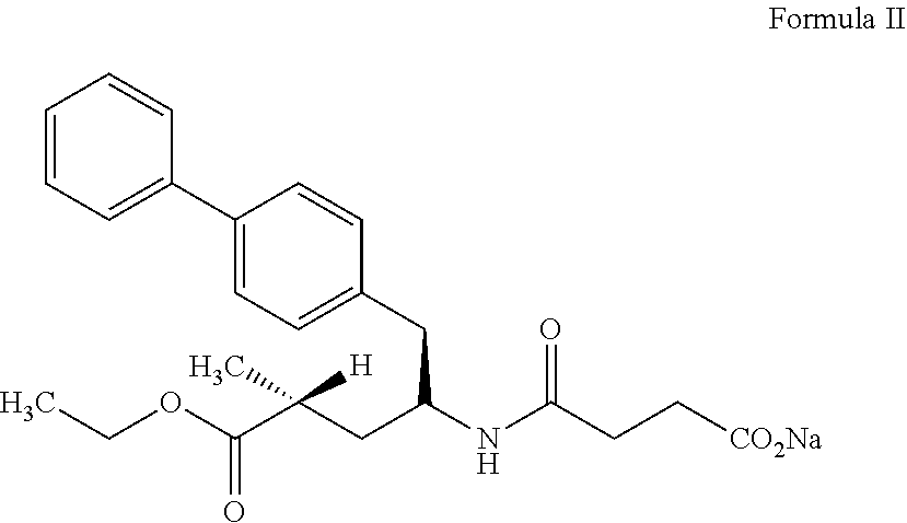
CCOC(C(CC(NC(CC[CO2Na])=O)CC1=CC=C(C2=CC=CC=C2)C=C1)(C)[H])=O
